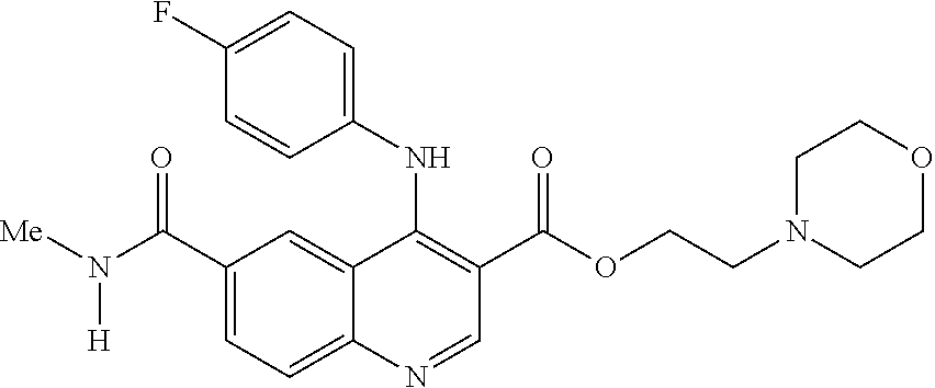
C1(C(N([Me])[H])=O)=CC=C2C(=C1)C(NC1=CC=C(F)C=C1)=C(C(OCCN1CCOCC1)=O)C=N2
